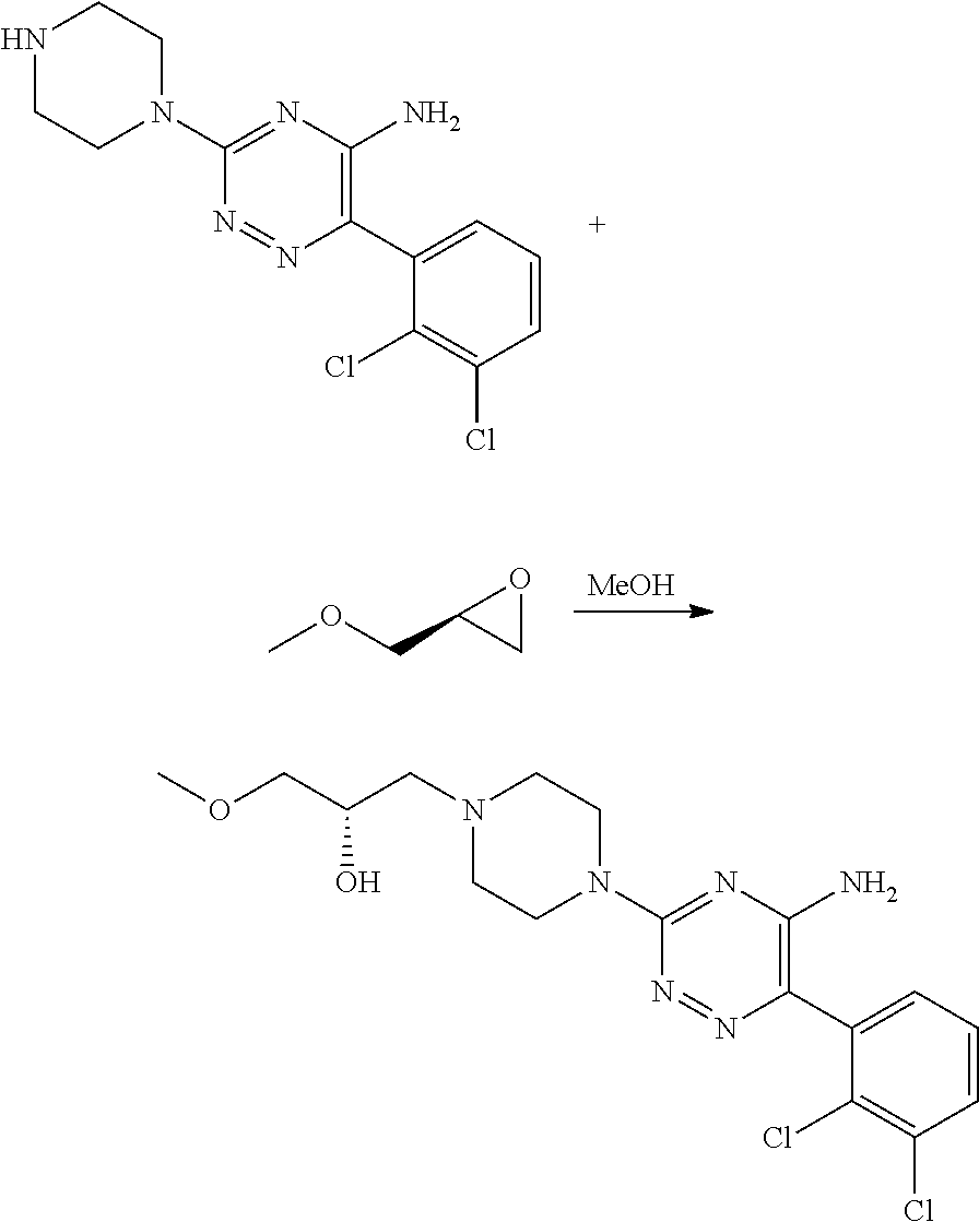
C1(N)=C(C2=CC=CC(Cl)=C2Cl)N=NC(N2CCNCC2)=N1.[MeOH].O1CC1COC.C1(N)=C(C2=CC=CC(Cl)=C2Cl)N=NC(N2CCN(CC(COC)O)CC2)=N1
